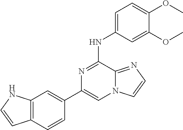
C12=C(C=CC(C3=CN4C(=NC=C4)C(NC4=CC=C(OC)C(OC)=C4)=N3)=C1)C=CN2
